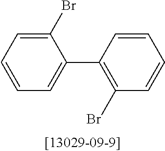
C1=CC=C(Br)C(C2=C(Br)C=CC=C2)=C1
